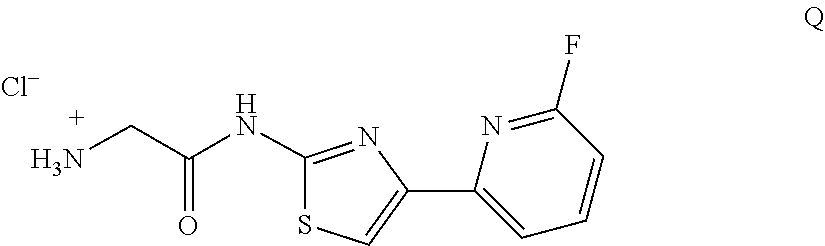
S1C(NC(C[H3N])=O)=NC(C2=CC=CC(F)=N2)=C1.[Cl-]
